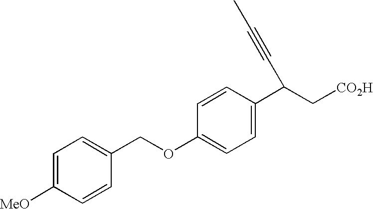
C(OC1=CC=C(C(C[CO2H])C#CC)C=C1)C1=CC=C([MeO])C=C1
